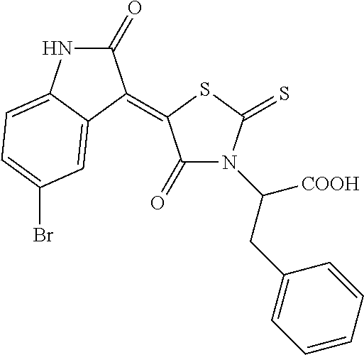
C1(=O)N(C(CC2=CC=CC=C2)[COOH])C(=S)SC1=C1C(=O)NC2=CC=C(Br)C=C21
